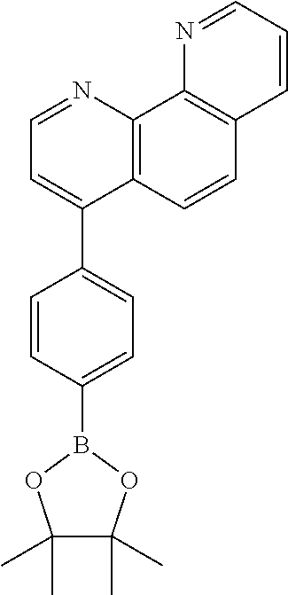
C1=CC(B2OC(C)(C)C(C)(C)O2)=CC=C1C1=CC=NC2=C1C=CC1=C2N=CC=C1
